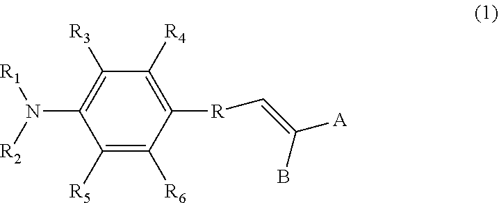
C1([R5])=C([R6])C([R]C=C([A])B)=C([R4])C([R3])=C1N([R2])[R1]
